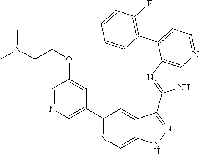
C1(C2=NC=C3C(=C2)C(C2=NC4=C(N2)N=CC=C4C2=C(F)C=CC=C2)=NN3)=CN=CC(OCCN(C)C)=C1
